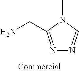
N1=C(CN)N(C)C=N1
